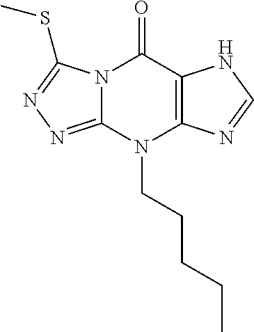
N12C(=NN=C1SC)N(CCCCC)C1=C(C2=O)NC=N1
